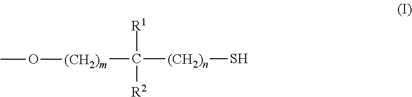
[R1]C([(CH2)m]OC)([(CH2)n]S)[R2]
